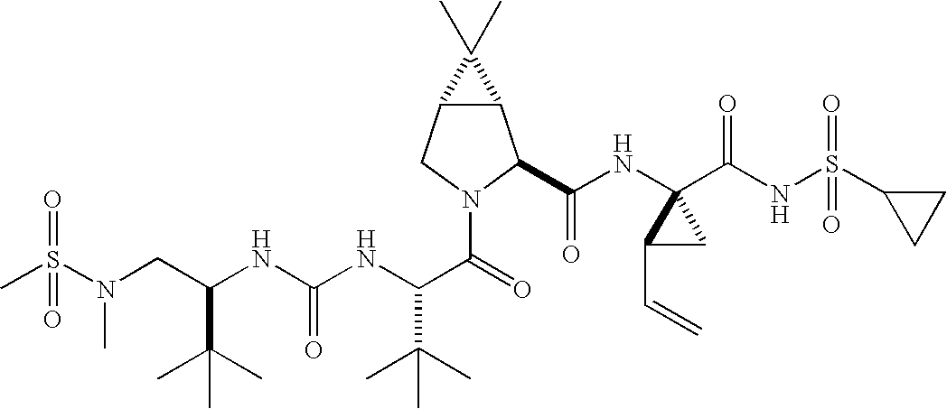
C(NC(NC(C(=O)N1C(C(NC2(C(NS(C3CC3)(=O)=O)=O)C(C=C)C2)=O)C2C(C1)C2(C)C)C(C)(C)C)=O)(CN(S(=O)(=O)C)C)C(C)(C)C
